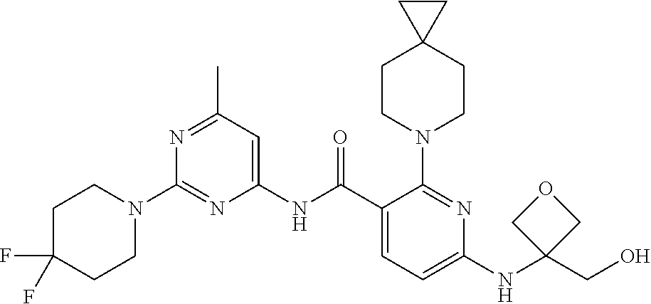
C1(NC(C2=CC=C(NC3(CO)COC3)N=C2N2CCC3(CC2)CC3)=O)=CC(C)=NC(N2CCC(F)(F)CC2)=N1
